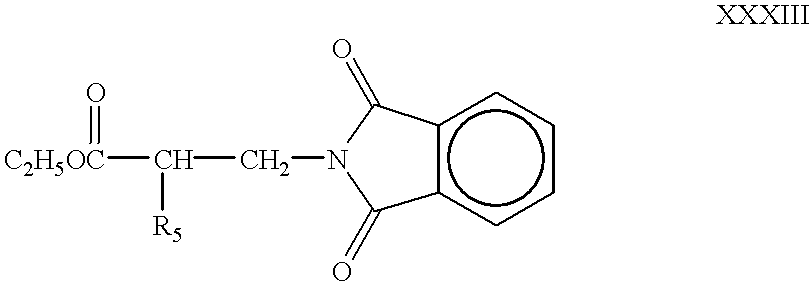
[C2H5OC](C(CN1C(=O)c2c(cccc2)C1=O)[R5])=O
